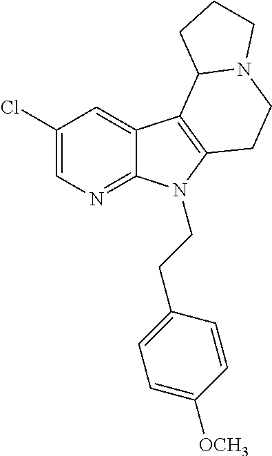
C1(Cl)=CN=C2C(=C1)C1=C(N2CCC2=CC=C([OCH3])C=C2)CCN2C1CCC2
